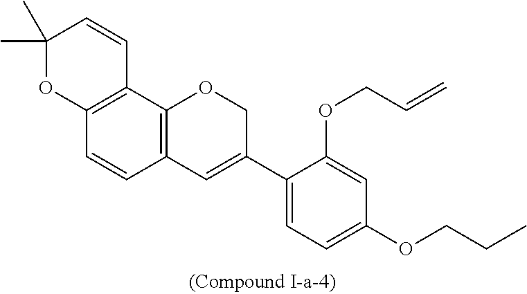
C12=C(C3=C(C=C1)C=C(C1=CC=C(OCCC)C=C1OCC=C)CO3)C=CC(C)(C)O2
